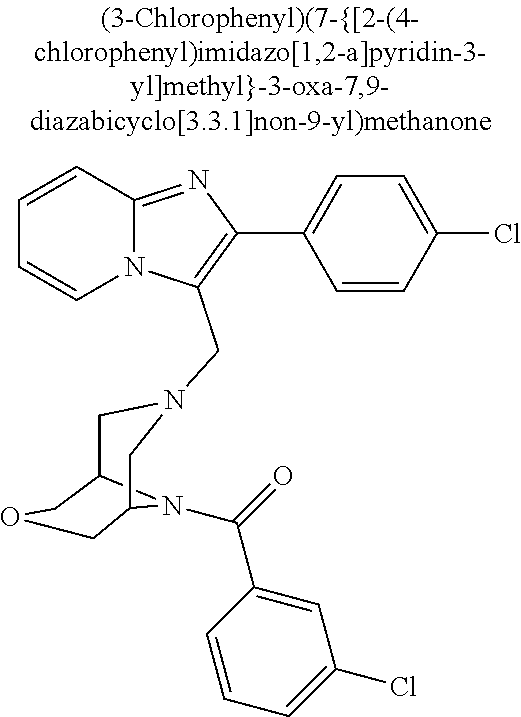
N12C(=NC(C3=CC=C(Cl)C=C3)=C1CN1CC3N(C(=O)C4=CC(Cl)=CC=C4)C(C1)COC3)C=CC=C2
